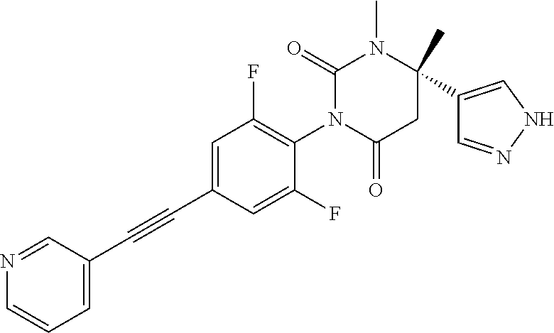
C1=C(C#CC2=CC=CN=C2)C=C(F)C(N2C(=O)CC(C)(C3=CNN=C3)N(C)C2=O)=C1F
